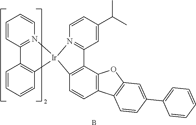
C1=CC2=C(C3=C1[Ir]1(N4=C3C=C(C(C)C)C=C4)N3=C(C=CC=C3)C3=C1C=CC=C3)OC1=C2C=CC(C2=CC=CC=C2)=C1.B
